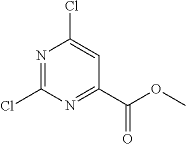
ClC1=CC(C(OC)=O)=NC(Cl)=N1
